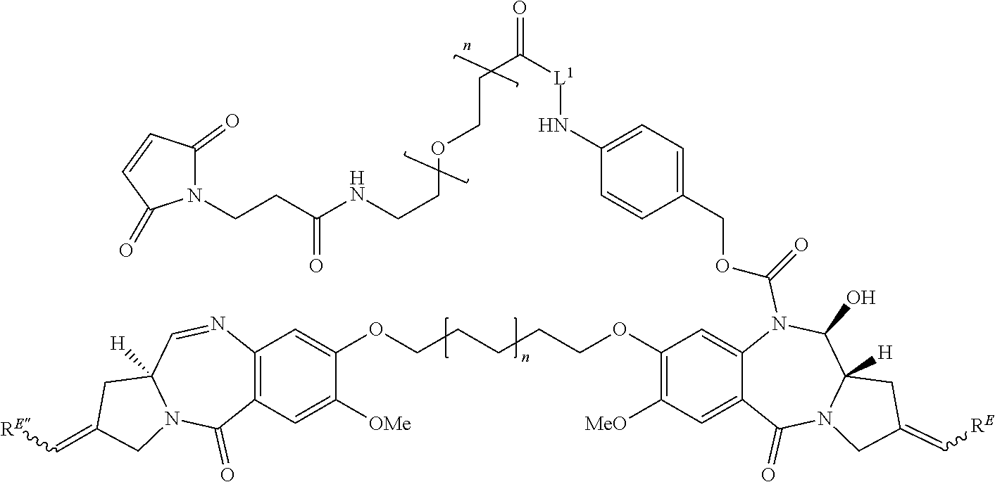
C12=C(C=C(OCCCCCOC3=C([MeO])C=C4C(=C3)N(C(OCC3=CC=C(N[L1]C(CCOCCNC(CCN5C(=O)C=CC5=O)=O)=O)C=C3)=O)C(O)C3([H])N(C4=O)CC(=C[RE])C3)C([OMe])=C1)N=CC1([H])N(C2=O)CC(=C[RE])C1
